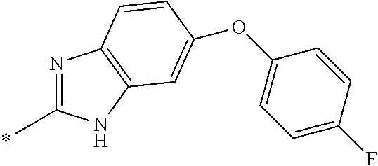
N1=C(C)NC2=C1C=CC(OC1=CC=C(F)C=C1)=C2
